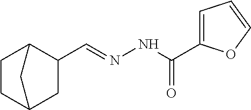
C1C2CCC(C1C=NNC(C1=CC=CO1)=O)C2
